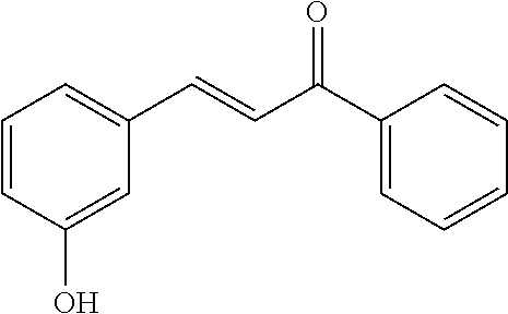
C1=C(O)C=CC=C1C=CC(C1=CC=CC=C1)=O
